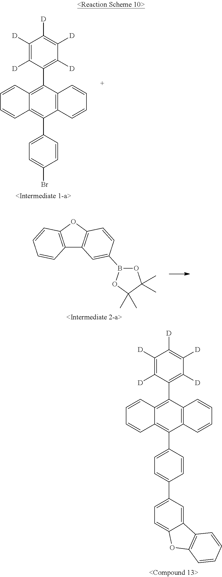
C1=CC2=C(C3=C([D])C([D])=C([D])C([D])=C3[D])C3=C(C(C4=CC=C(C5=CC=C6C(=C5)C5=C(O6)C=CC=C5)C=C4)=C2C=C1)C=CC=C3.C1=CC2=C(C3=C([D])C([D])=C([D])C([D])=C3[D])C3=C(C(C4=CC=C(Br)C=C4)=C2C=C1)C=CC=C3.C12=C(OC3=C1C=C(B1OC(C)(C)C(C)(C)O1)C=C3)C=CC=C2
